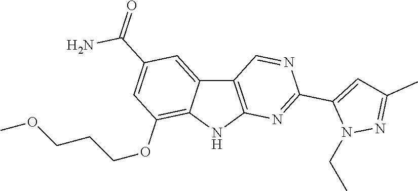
C12=C(NC3=C(OCCCOC)C=C(C(=O)N)C=C13)N=C(C1=CC(C)=NN1CC)N=C2
